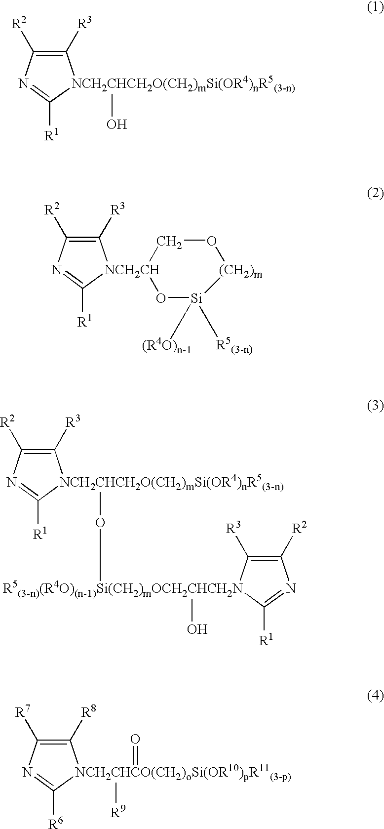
C1([R3])=C([R2])N=C([R1])[NCH2CHCH2O(CH2)mSi(OR4)nR5(3-n)]1O.C1([R3])=C([R2])N=C([R1])[NCH2CH]12CO[(CH2)m][Si]([(R4O)n-1])([R5(3-n)])O2.C1([R3])=C([R2])N=C([R1])[NCH2CHCH2O(CH2)mSi(OR4)nR5(3-n)]1O[R5(3-n)(R4O)(n-1)Si(CH2)mOCH2CHCH2N]1(O)C([R3])=C([R2])N=C1[R1].C1([R8])=C([R7])N=C([R6])[NCH2CHCO(CH2)oSi(OR10)pR11(3-p)]1([R9])=O
